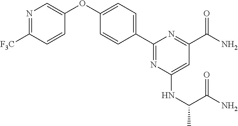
N1=C([F3C])C=CC(OC2=CC=C(C3=NC(NC(C)C(N)=O)=CC(C(N)=O)=N3)C=C2)=C1
